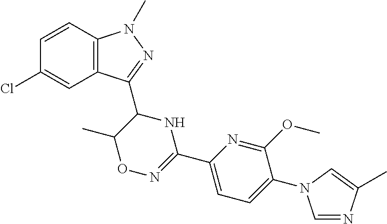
C1=CC2=C(C=C1Cl)C(C1C(C)ON=C(C3=CC=C(N4C=NC(C)=C4)C(OC)=N3)N1)=NN2C
